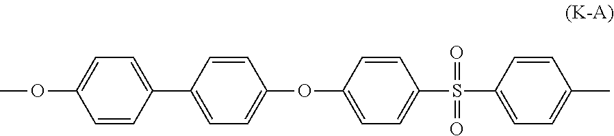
COC1=CC=C(C2=CC=C(OC3=CC=C(S(C4=CC=C(C)C=C4)(=O)=O)C=C3)C=C2)C=C1
